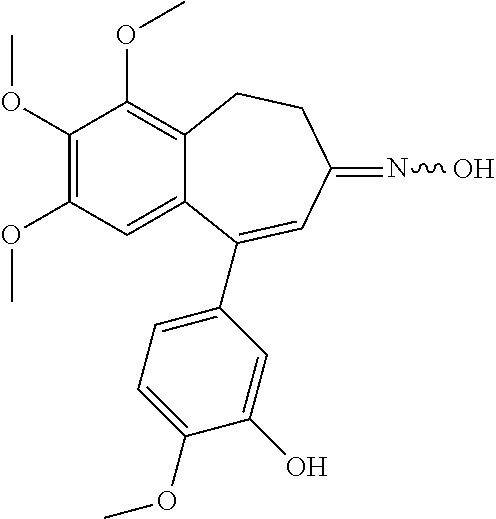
C1(OC)=C(OC)C=C2C(=C1OC)CCC(=NO)C=C2C1=CC=C(OC)C(O)=C1
